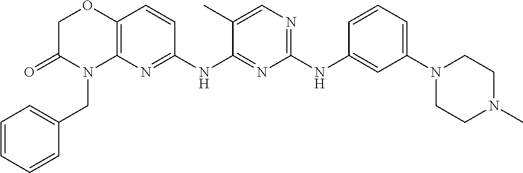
C1(NC2=CC(N3CCN(C)CC3)=CC=C2)=NC=C(C)C(NC2=NC3=C(C=C2)OCC(=O)N3CC2=CC=CC=C2)=N1
